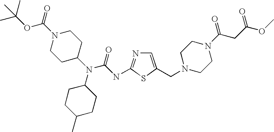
C1=C(CN2CCN(C(CC(OC)=O)=O)CC2)SC(NC(N(C2CCN(C(OC(C)(C)C)=O)CC2)C2CCC(C)CC2)=O)=N1
